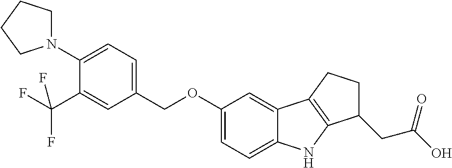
C1=C(N2CCCC2)C(C(F)(F)F)=CC(COC2=CC=C3C(=C2)C2=C(N3)C(CC(O)=O)CC2)=C1
